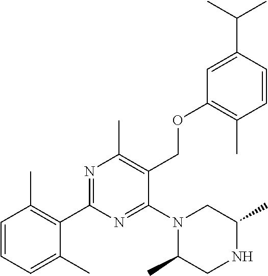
C1=CC=C(C)C(C2=NC(C)=C(COC3=C(C)C=CC(C(C)C)=C3)C(N3C(C)CNC(C)C3)=N2)=C1C
